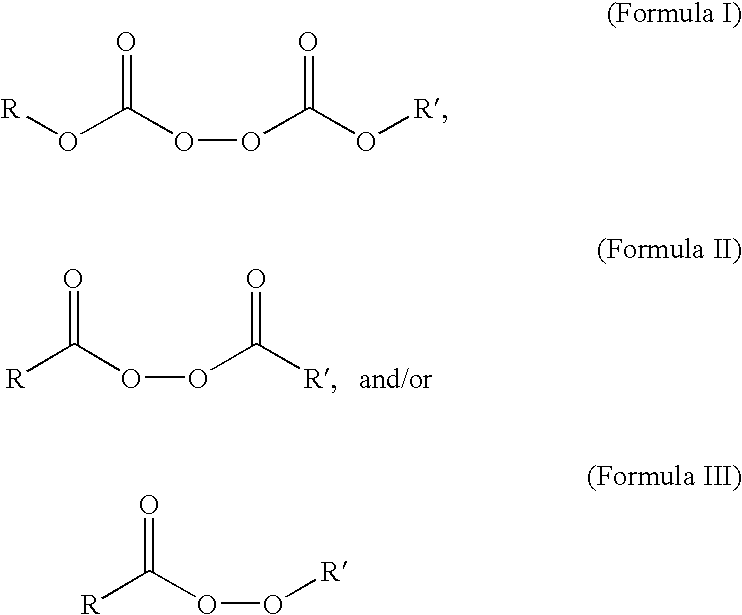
[R]C(OOC([R])=O)=O.[R]OC(OOC(O[R])=O)=O.[R]C(OO[R])=O
